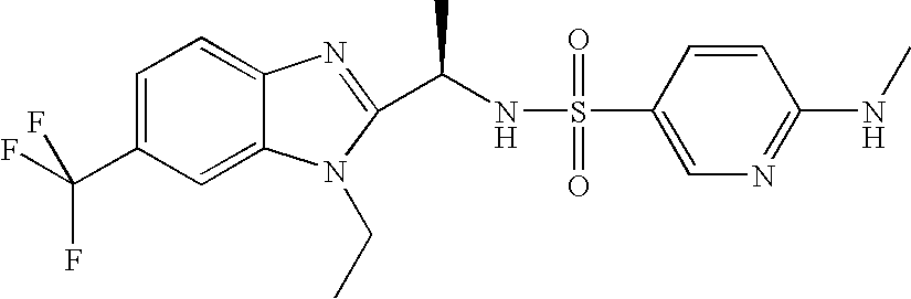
C1=C(C(F)(F)F)C=C2C(=C1)N=C(C(NS(=O)(=O)C1=CN=C(NC)C=C1)C)N2CC
